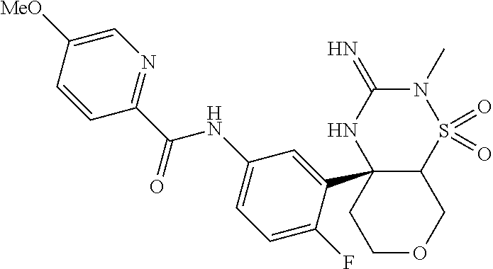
C12C(C3=CC(NC(C4=NC=C([MeO])C=C4)=O)=CC=C3F)(NC(=N)N(C)S1(=O)=O)CCOC2
